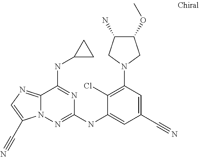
C12=NC=C(C#N)N1N=C(NC1=CC(C#N)=CC(N3CC(N)C(OC)C3)=C1Cl)N=C2NC1CC1
